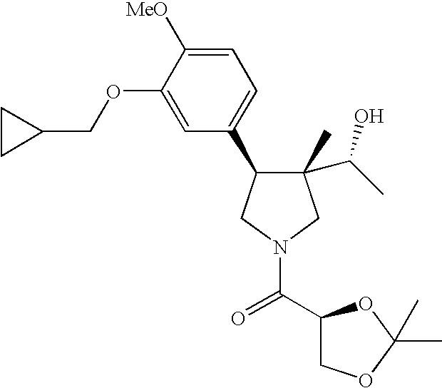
C1(C)(C(O)C)C(C2=CC=C([MeO])C(OCC3CC3)=C2)CN(C(=O)C2COC(C)(C)O2)C1
